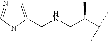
N(CC(C(C)C)C)CC1=CN=CN1
